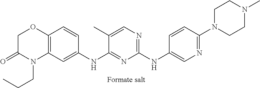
C1(NC2=CN=C(N3CCN(C)CC3)C=C2)=NC=C(C)C(NC2=CC3=C(C=C2)OCC(=O)N3CCC)=N1
